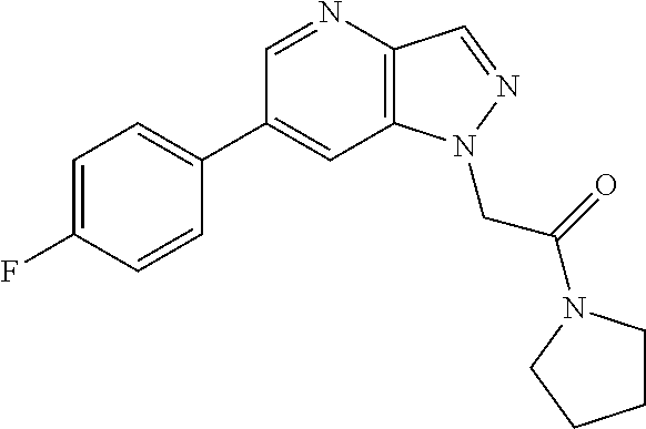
C1(C2=CC=C(F)C=C2)=CC2=C(C=NN2CC(=O)N2CCCC2)N=C1
